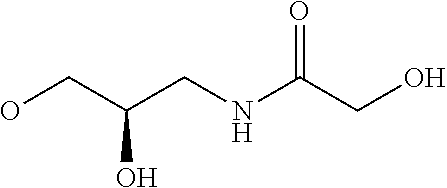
OCC(CNC(CO)=O)O
